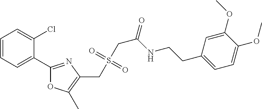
C1=CC=C(C2=NC(CS(CC(=O)NCCC3=CC=C(OC)C(OC)=C3)(=O)=O)=C(C)O2)C(Cl)=C1
